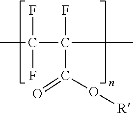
CC(C(C)(F)C(O[R])=O)(F)F
